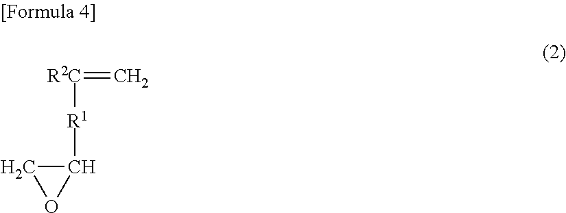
C1([R1][R2C]=C)CO1
